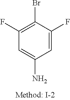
C1=C(F)C(Br)=C(F)C=C1N
